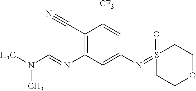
C1(C#N)=C(N=CN(C)C)C=C(N=S2(=O)CCOCC2)C=C1[CF3]
